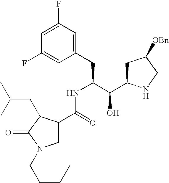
C1(F)=CC(F)=CC(CC(C(C2CC([OBn])CN2)O)NC(C2CN(CCCC)C(=O)C2CC(C)C)=O)=C1
